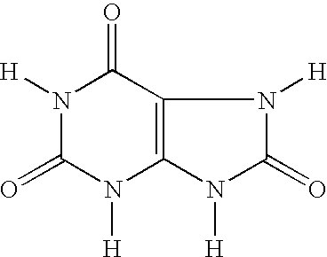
N1([H])C(=O)N([H])C2=C(C1=O)N([H])C(=O)N2[H]
